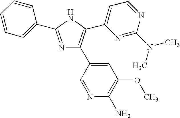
N1=C(C2=CC=CC=C2)NC(C2=CC=NC(N(C)C)=N2)=C1C1=CC(OC)=C(N)N=C1
